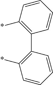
C1=CC=CC(*)=C1C1=C(*)C=CC=C1
